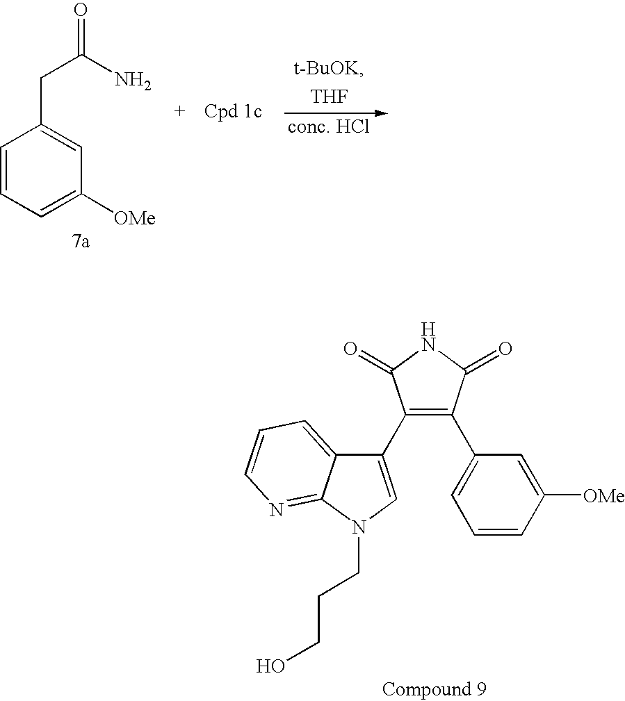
[THF].C1=CC=C([OMe])C=C1CC(=O)N.C1(C2=CN(CCCO)C3=NC=CC=C23)=C(C2=CC=CC([OMe])=C2)C(=O)NC1=O
